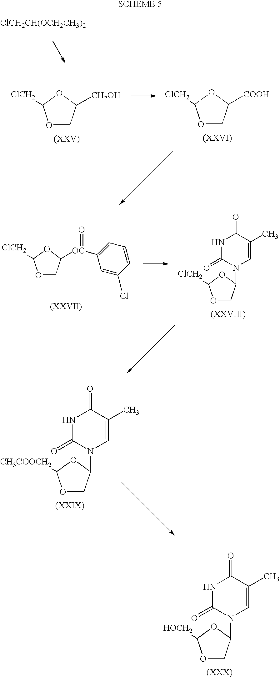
[ClCH2CH(OCH2CH3)2].O1CC([CH2OH])OC1[ClCH2].O1CC([COOH])OC1[ClCH2].O1CC(N2C=C(C)C(=O)NC2=O)OC1[CH3COOCH2].O1CC(N2C=C(C)C(=O)NC2=O)OC1[HOCH2].O1CC([OC](C2=CC=CC(Cl)=C2)=O)OC1[ClCH2].O1CC(N2C=C(C)C(=O)NC2=O)OC1[ClCH2]
